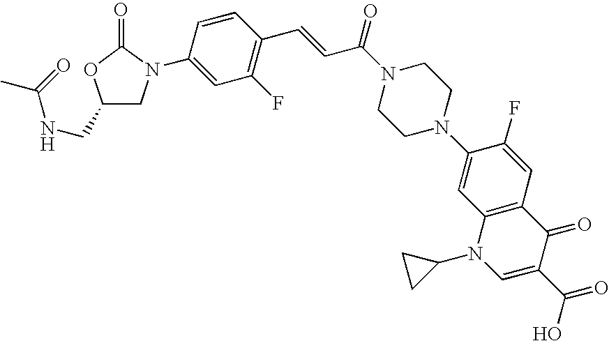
C1(CNC(=O)C)CN(C2=CC(F)=C(C=CC(N3CCN(C4=CC5=C(C=C4F)C(=O)C(C(=O)O)=CN5C4CC4)CC3)=O)C=C2)C(=O)O1
